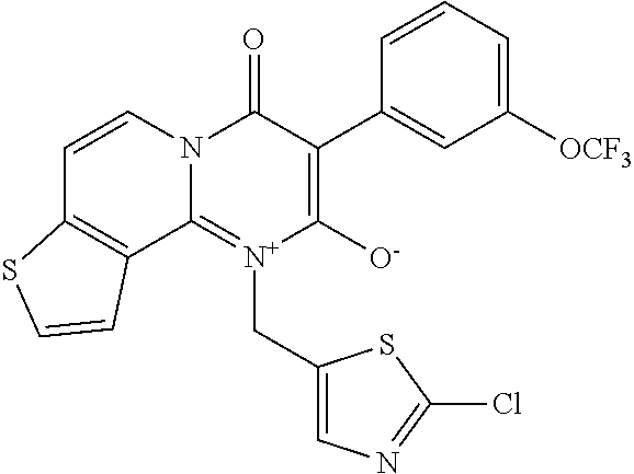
N12C(=[N+](CC3=CN=C(Cl)S3)C([O-])=C(C3=CC([OCF3])=CC=C3)C1=O)C1=C(C=C2)SC=C1
